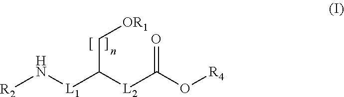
[R2]N[L1]C([L2]C(=O)O[R4])C[OR1]
